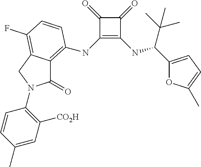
C1(NC2=C3C(=O)N(C4=C([CO2H])C=C(C)C=C4)CC3=C(F)C=C2)=C(NC(C(C)(C)C)C2=CC=C(C)O2)C(=O)C1=O
